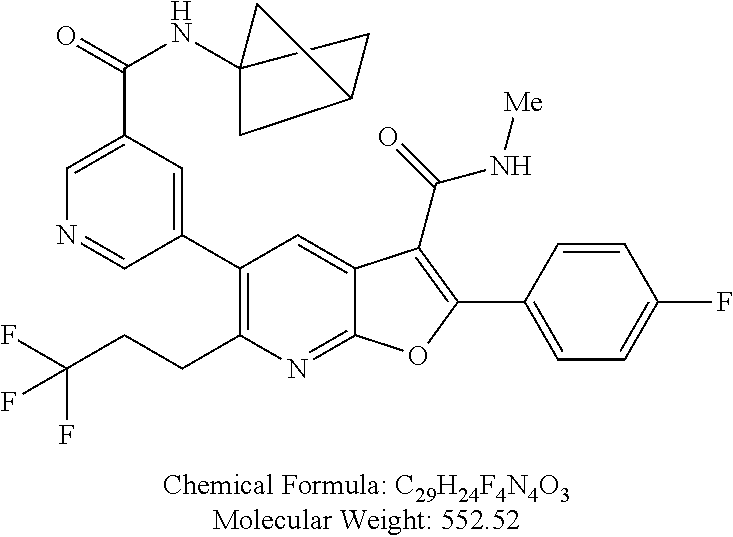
C1(C2=CC(C(=O)NC34CC(C3)C4)=CN=C2)=C(CCC(F)(F)F)N=C2C(=C1)C(C(=O)N[Me])=C(C1=CC=C(F)C=C1)O2
